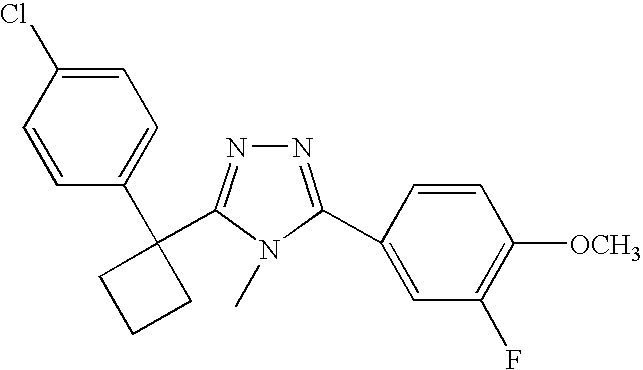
C1=C(Cl)C=CC(C2(C3=NN=C(C4=CC(F)=C([OCH3])C=C4)N3C)CCC2)=C1
